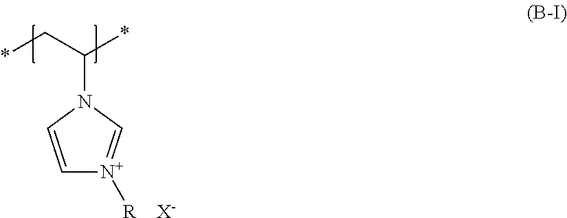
C(C(*)N1C=C[N+]([R])=C1)*.[X-]
